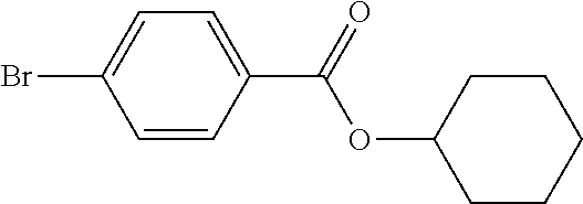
C1=CC(C(=O)OC2CCCCC2)=CC=C1Br
